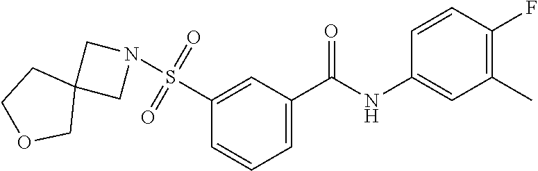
C1=C(C(NC2=CC(C)=C(F)C=C2)=O)C=C(S(=O)(=O)N2CC3(C2)CCOC3)C=C1
